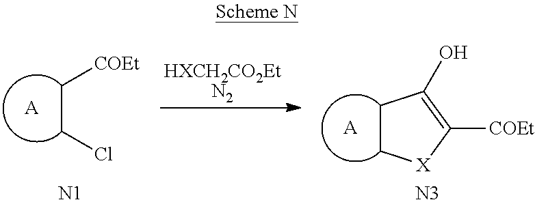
[HXCH2CO2EtN2].C1CC(O)=C([COEt])[X]1.[A].[N3].C(C[COEt])Cl.[A].[N1]
